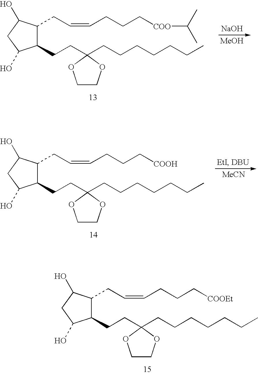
C1(CCC2(CCCCCCC)OCCO2)C(CC=CCCC[COOEt])C(O)CC1O.C1(CCC2(CCCCCCC)OCCO2)C(CC=CCCC[COO]C(C)C)C(O)CC1O.[NaOH].[MeOH].C1(CCC2(CCCCCCC)OCCO2)C(CC=CCCC[COOH])C(O)CC1O.[MeCN]
